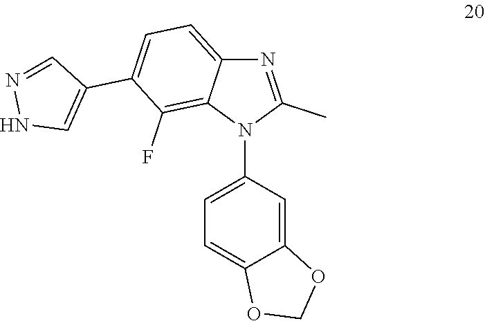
C1=C(N2C(C)=NC3=CC=C(C4=CNN=C4)C(F)=C23)C=C2C(=C1)OCO2
